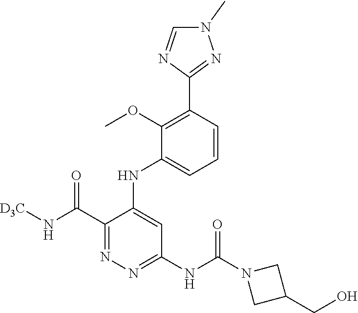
C1(C(N[D3C])=O)=NN=C(NC(N2CC(CO)C2)=O)C=C1NC1=CC=CC(C2=NN(C)C=N2)=C1OC
